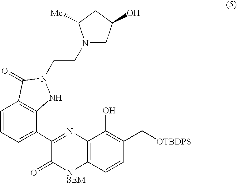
C1=CC=C(C2=NC3=C([NSEM]C2=O)C=CC(C[OTBDPS])=C3O)C2=C1C(=O)N(CCN1CC(O)CC1[Me])N2
